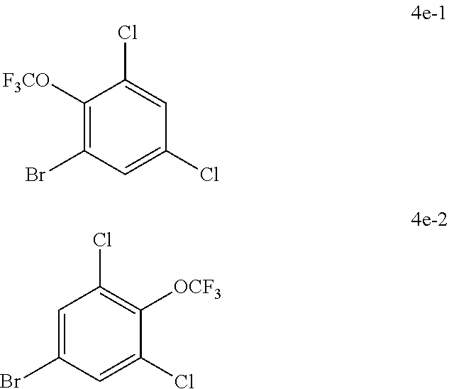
C1([F3CO])=C(Br)C=C(Cl)C=C1Cl.C1=C(Br)C=C(Cl)C([OCF3])=C1Cl
